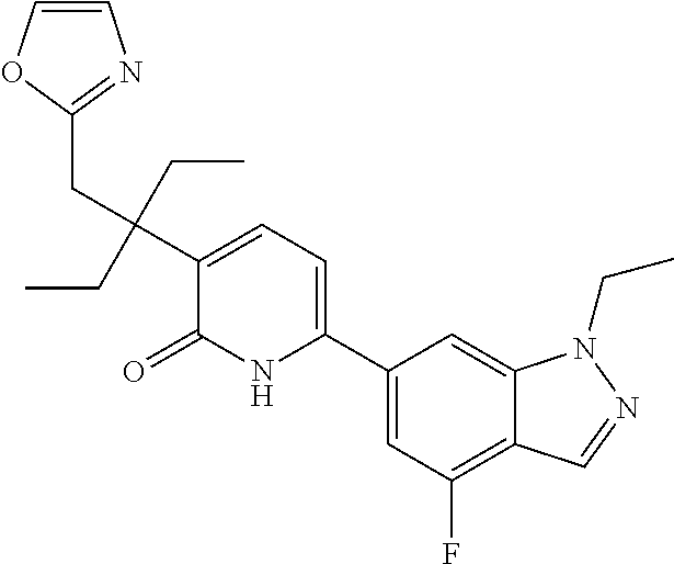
C1(C2=CC=C(C(CC3=NC=CO3)(CC)CC)C(=O)N2)=CC(F)=C2C(=C1)N(CC)N=C2
